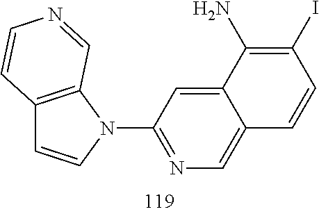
C12=C(N(C3=NC=C4C(=C3)C(N)=C(I)C=C4)C=C1)C=NC=C2
